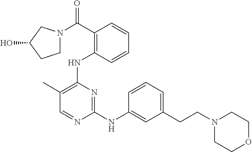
C1=CC(C(=O)N2CCC(O)C2)=C(NC2=C(C)C=NC(NC3=CC(CCN4CCOCC4)=CC=C3)=N2)C=C1
